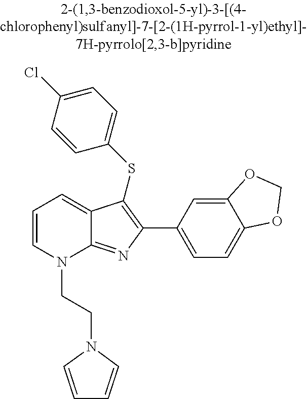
C1(C2=C(SC3=CC=C(Cl)C=C3)C3=CC=CN(CCN4C=CC=C4)C3=N2)=CC=C2C(=C1)OCO2
